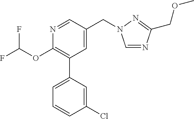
C1(OC(F)F)=C(C2=CC=CC(Cl)=C2)C=C(CN2C=NC(COC)=N2)C=N1
